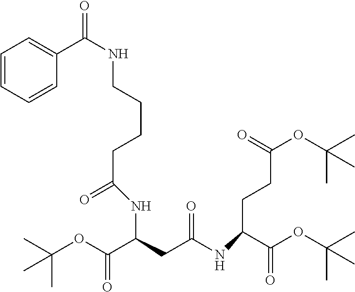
C(NC(=O)C1=CC=CC=C1)CCCC(=O)NC(CC(NC(CCC(OC(C)(C)C)=O)C(OC(C)(C)C)=O)=O)C(OC(C)(C)C)=O
